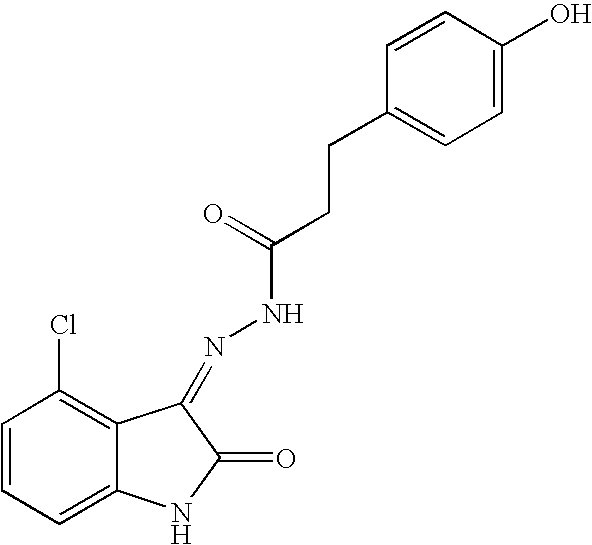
C1=CC=C2C(=C1Cl)C(=NNC(CCC1=CC=C(O)C=C1)=O)C(=O)N2
